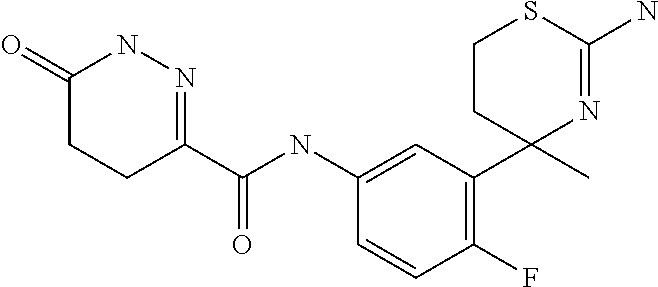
C1(C(NC2=CC(C3(C)N=C(N)SCC3)=C(F)C=C2)=O)=NNC(=O)CC1
